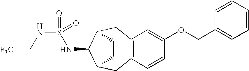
C12=C(C=CC(OCC3=CC=CC=C3)=C1)CC1C(NS(NC[F3C])(=O)=O)C(C2)CC1
